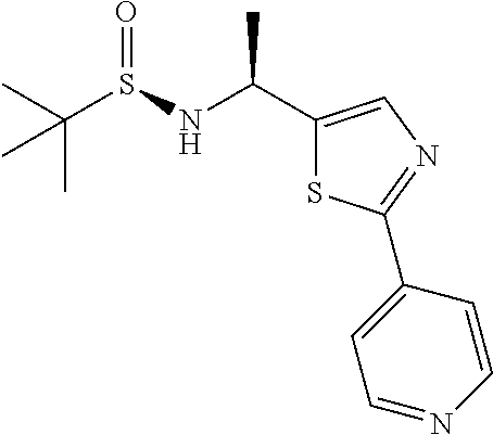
CC(S(NC(C1=CN=C(C2=CC=NC=C2)S1)C)=O)(C)C
